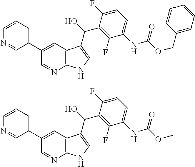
C1(C2=CC=CN=C2)=CC2=C(N=C1)NC=C2C(O)C1=C(F)C(NC(OCC2=CC=CC=C2)=O)=CC=C1F.C1(C2=CC=CN=C2)=CC2=C(N=C1)NC=C2C(O)C1=C(F)C(NC(OC)=O)=CC=C1F
